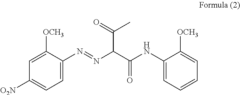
C1=C(N=NC(C(NC2=CC=CC=C2[OCH3])=O)C(=O)C)C([OCH3])=CC([O2N])=C1
